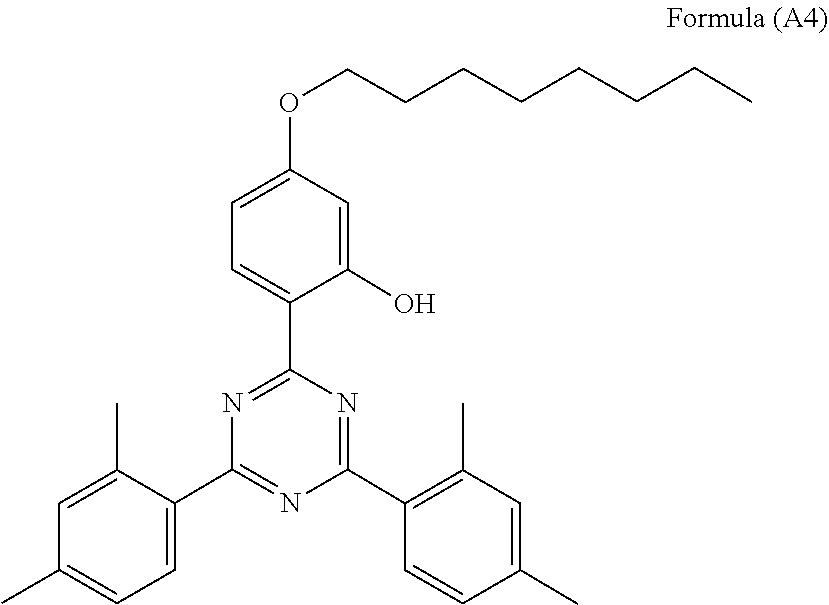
C1=CC(C)=CC(C)=C1C1=NC(C2=CC=C(OCCCCCCCC)C=C2O)=NC(C2=CC=C(C)C=C2C)=N1
